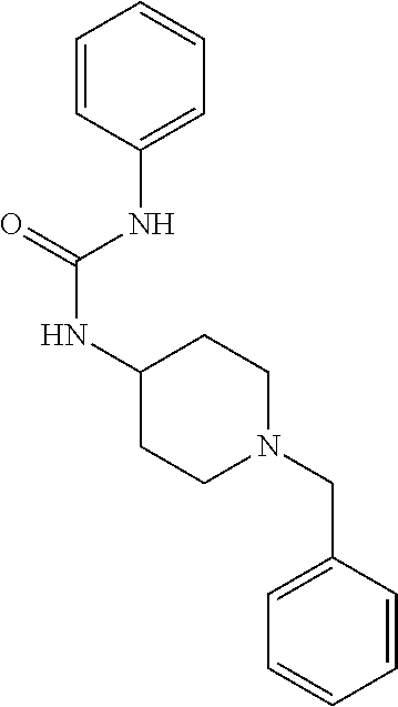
C1=CC(NC(NC2CCN(CC3=CC=CC=C3)CC2)=O)=CC=C1
